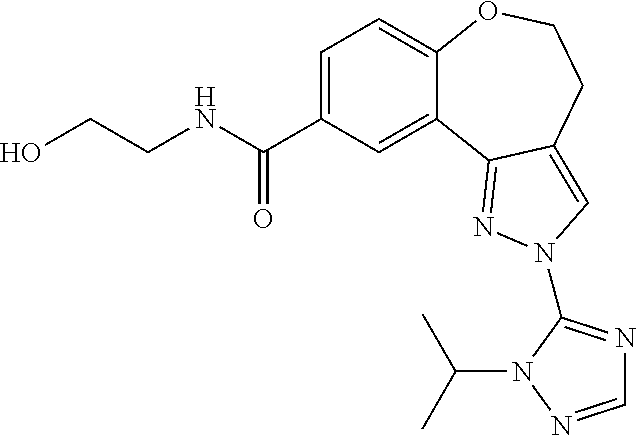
C1=C(C(NCCO)=O)C=C2C(=C1)OCCC1=CN(C3=NC=NN3C(C)C)N=C21
